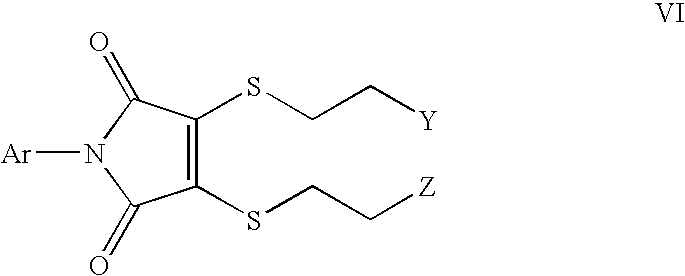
C1(SCC[Z])=C(SCC[Y])C(=O)N([Ar])C1=O
